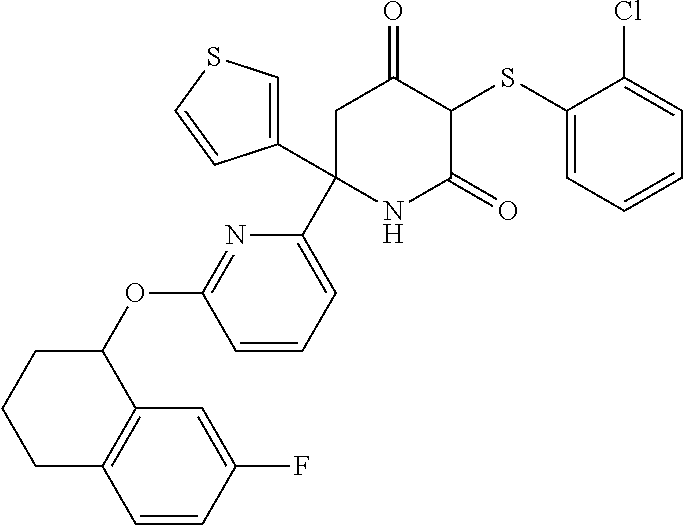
C1(SC2C(=O)CC(C3=CC=CC(OC4CCCC5=C4C=C(F)C=C5)=N3)(C3=CSC=C3)NC2=O)=CC=CC=C1Cl
